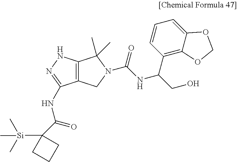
C12=C(NN=C1NC(=O)C1([Si](C)(C)C)CCC1)C(C)(C)N(C(NC(CO)C1=C3C(=CC=C1)OCO3)=O)C2
